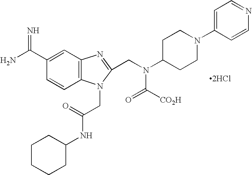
C1=CC2=C(C=C1C(N)=N)N=C(CN(C1CCN(C3=CC=NC=C3)CC1)C([CO2H])=O)N2CC(NC1CCCCC1)=O.[2HCl]
